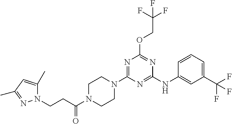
O(C1=NC(NC2=CC(C(F)(F)F)=CC=C2)=NC(N2CCN(C(CCN3C(C)=CC(C)=N3)=O)CC2)=N1)CC(F)(F)F
